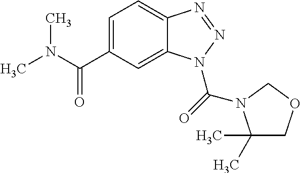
C1=C(C(N(C)C)=O)C=C2C(=C1)N=NN2C(=O)N1C(C)(C)COC1
